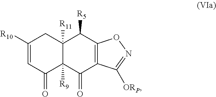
C1([R10])=CC(=O)C2([R9])C([R11])(C1)C([R5])C1=C(C2=O)C([ORP])=NO1
